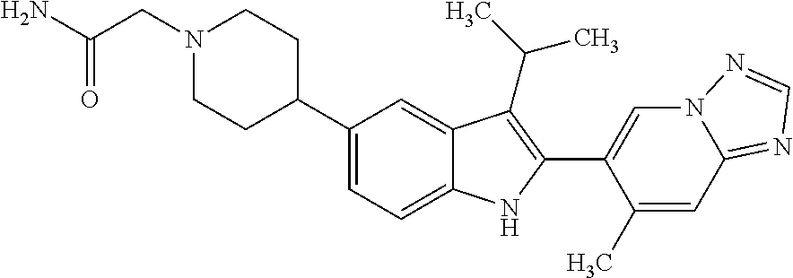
N1(CC(N)=O)CCC(C2=CC=C3C(=C2)C(C(C)C)=C(C2=CN4C(=NC=N4)C=C2C)N3)CC1
